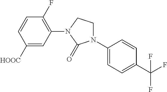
C1([HOOC])=CC(N2CCN(C3=CC=C(C(F)(F)F)C=C3)C2=O)=C(F)C=C1
